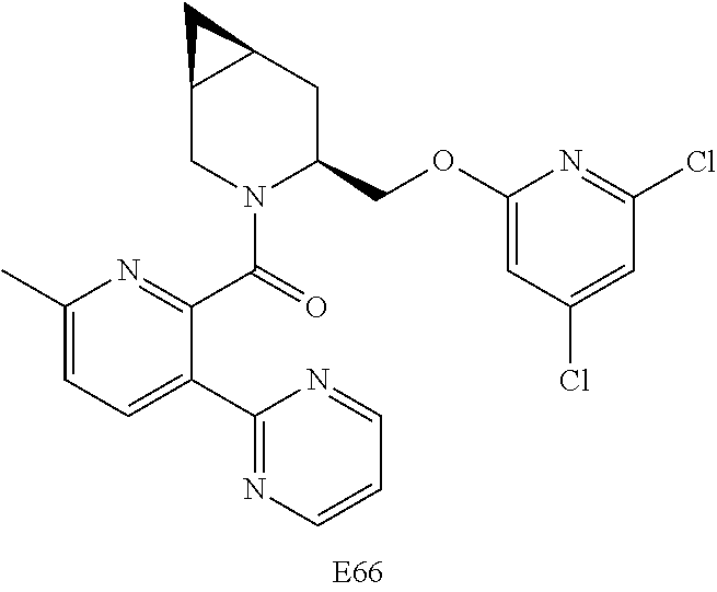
C1(C)=CC=C(C2=NC=CC=N2)C(C(=O)N2C(COC3=CC(Cl)=CC(Cl)=N3)CC3C(C2)C3)=N1
